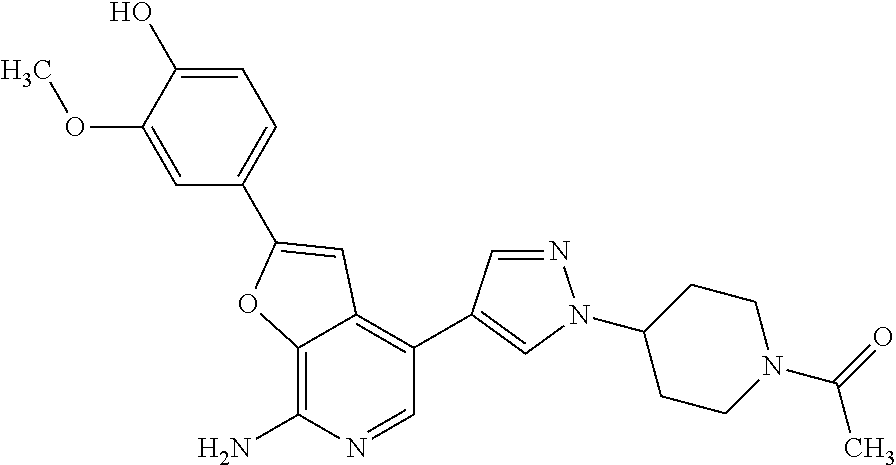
C12=C(N)N=CC(C3=CN(C4CCN(C(=O)C)CC4)N=C3)=C1C=C(C1=CC=C(O)C(OC)=C1)O2
